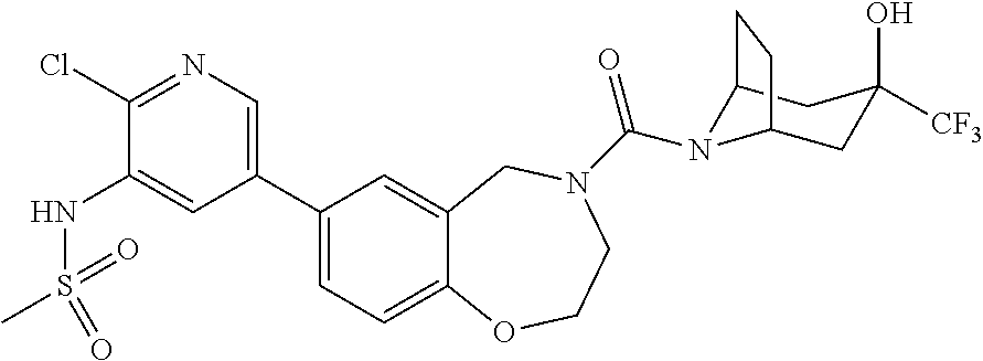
C1(C2=CN=C(Cl)C(NS(=O)(C)=O)=C2)=CC=C2C(=C1)CN(C(=O)N1C3CC(O)([CF3])CC1CC3)CCO2
